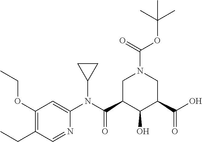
C1(OCC)=C(CC)C=NC(N(C(C2C(O)C(C(O)=O)CN(C(OC(C)(C)C)=O)C2)=O)C2CC2)=C1
